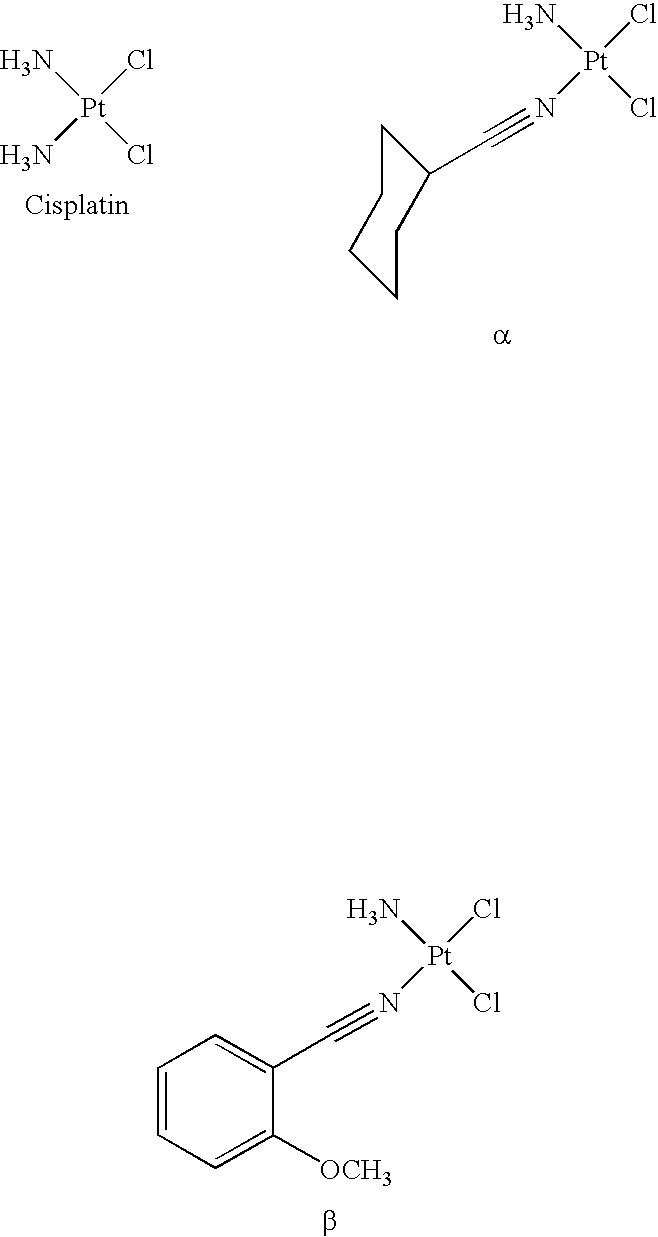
N[Pt](Cl)(N#CC1=CC=CC=C1[OCH3])Cl.N[Pt](Cl)(N)Cl.N[Pt](Cl)(N#CC1CCCCC1)Cl
